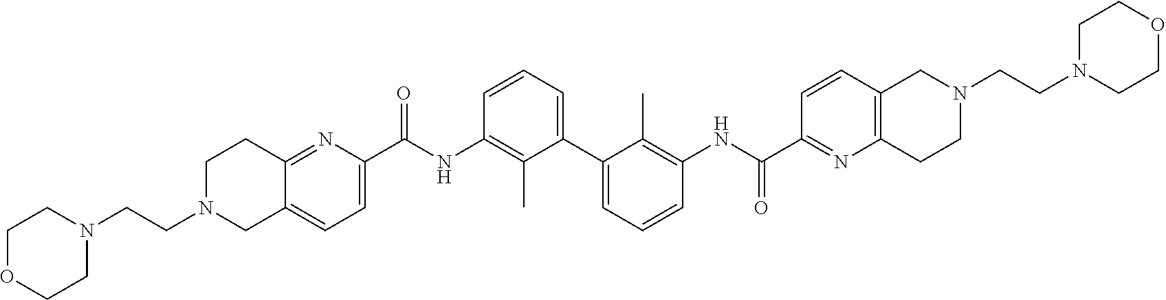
C1=CC=C(C2=CC=CC(NC(=O)C3=NC4=C(C=C3)CN(CCN3CCOCC3)CC4)=C2C)C(C)=C1NC(=O)C1=CC=C2C(=N1)CCN(CCN1CCOCC1)C2
